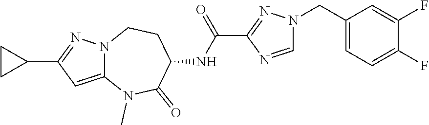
C12=CC(C3CC3)=NN1CCC(NC(=O)C1=NN(CC3=CC=C(F)C(F)=C3)C=N1)C(=O)N2C
